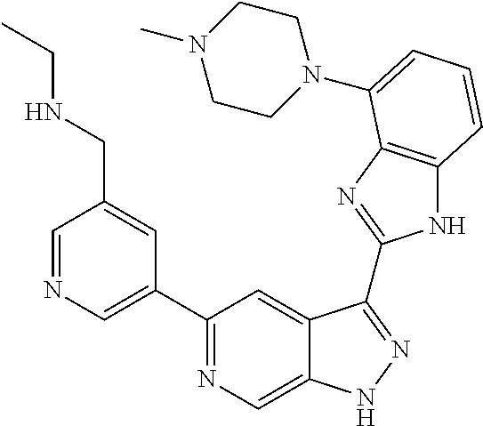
C1=NC=C(C2=NC=C3C(=C2)C(C2=NC4=C(N2)C=CC=C4N2CCN(C)CC2)=NN3)C=C1CNCC
